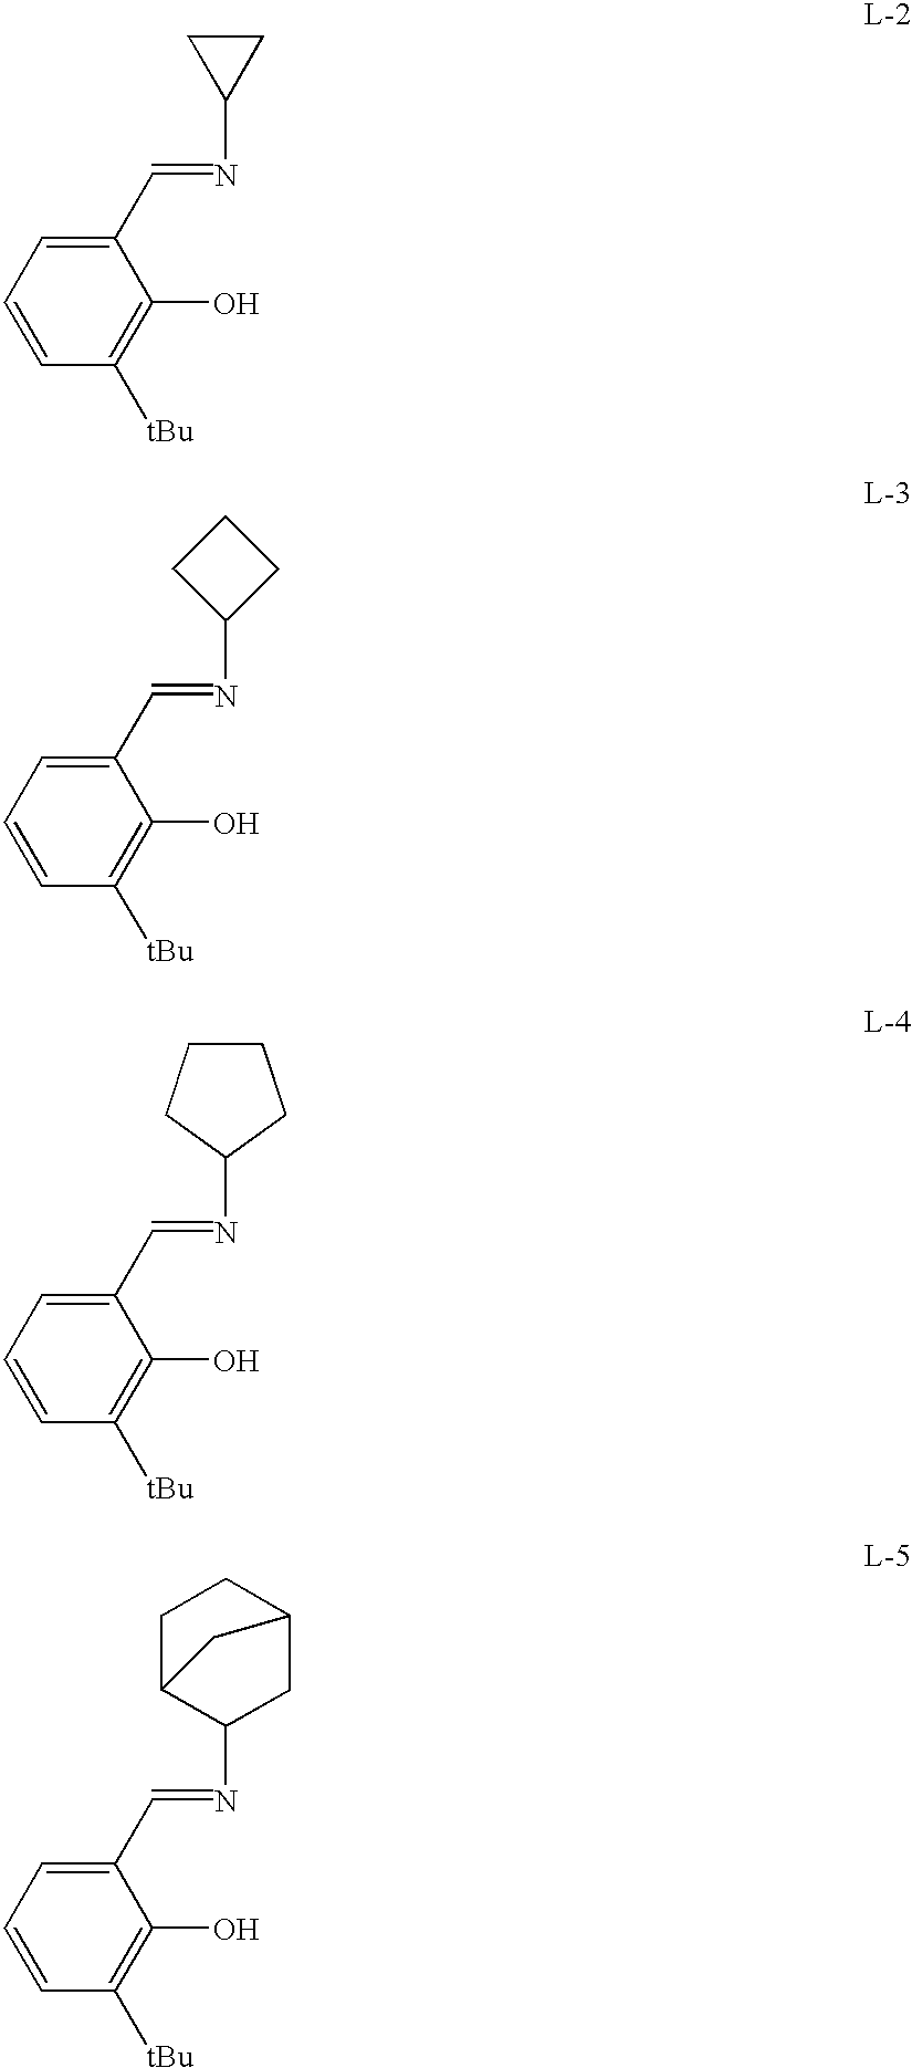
C1(C=NC2CC2)=CC=CC([tBu])=C1O.C1(C=NC2CCC2)=CC=CC([tBu])=C1O.C1(C=NC2CCCC2)=CC=CC([tBu])=C1O.C1(C=NC2CC3CCC2C3)=CC=CC([tBu])=C1O
